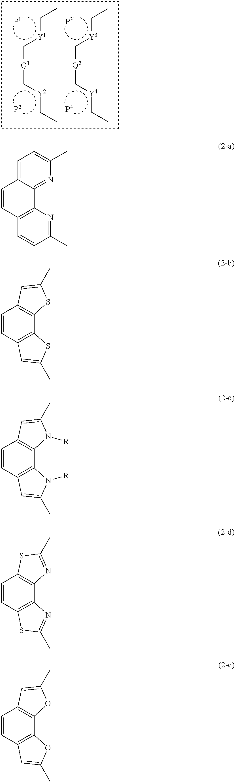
c([Q2]c[Y4]cC)[Y3]cC.c([Q1]c[Y2]cC)[Y1]cC.C1=CC2=C(C3=NC(C)=CC=C13)N=C(C)C=C2.C1=CC2=C(C3=C1C=C(C)S3)SC(C)=C2.C1=CC2=C(C3=C1C=C(C)N3[R])N([R])C(C)=C2.C1=CC2=C(C3=C1SC(C)=N3)N=C(C)S2.C1=CC2=C(C3=C1C=C(C)O3)OC(C)=C2
